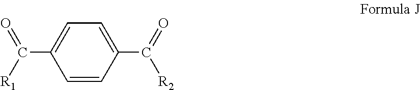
C1=CC(C([R2])=O)=CC=C1C([R1])=O
